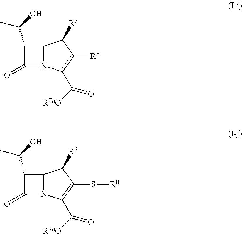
C1(C(C)O)C(=O)N2C1C([R3])c([R5])c2C(=O)[R7aO].C1(C(C)O)C(=O)N2C1C([R3])C(S[R8])=C2C(=O)[R7aO]
